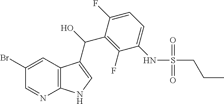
C1(Br)=CC2=C(N=C1)NC=C2C(C1=C(F)C(NS(CCC)(=O)=O)=CC=C1F)O
